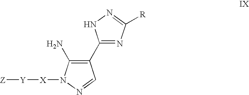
C1(C2=C(N)N([X][Y][Z])N=C2)=NC([R])=NN1
